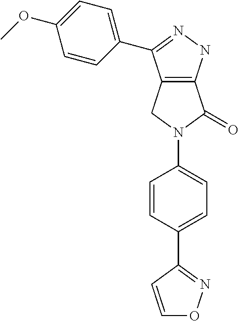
C12=C(NN=C1C1=CC=C(OC)C=C1)C(=O)N(C1=CC=C(C3=NOC=C3)C=C1)C2
